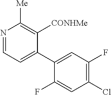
N1=CC=C(C2=CC(F)=C(Cl)C=C2F)C([CONHMe])=C1[Me]
